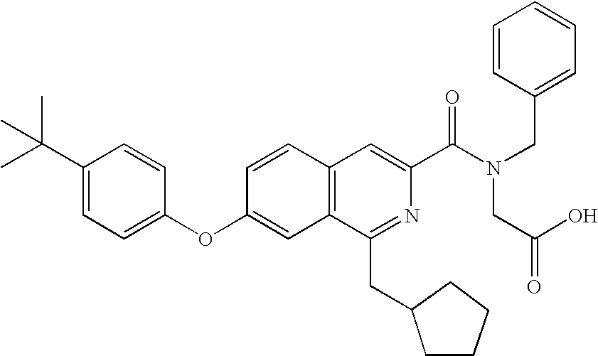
C1=CC2=C(C=C1OC1=CC=C(C(C)(C)C)C=C1)C(CC1CCCC1)=NC(C(N(CC1=CC=CC=C1)CC(O)=O)=O)=C2
